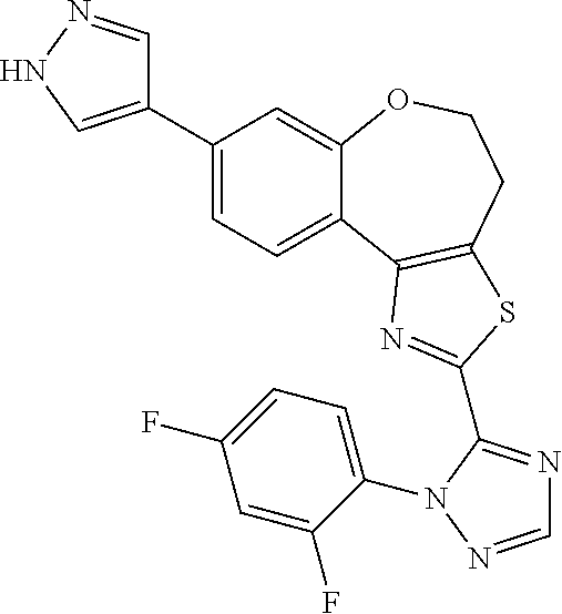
C1(C2=CNN=C2)=CC=C2C(=C1)OCCC1=C2N=C(C2=NC=NN2C2=CC=C(F)C=C2F)S1
